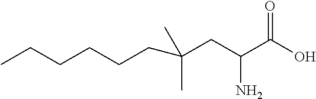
OC(C(CC(C)(C)CCCCCC)N)=O
